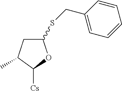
C1C(C)C([Cs])OC1SCC1=CC=CC=C1
